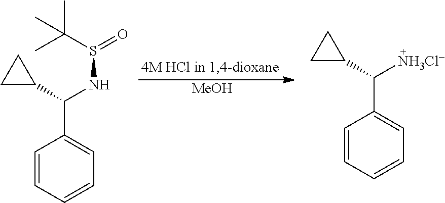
C1=CC=CC=C1C(NS(=O)C(C)(C)C)C1CC1.[MeOH].C1=CC=CC=C1C([NH3Cl-])C1CC1
